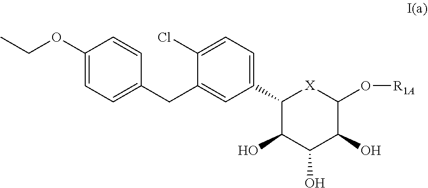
C1(C2=CC=C(Cl)C(CC3=CC=C(OCC)C=C3)=C2)C(O)C(O)C(O)C(O[R1A])[X]1
